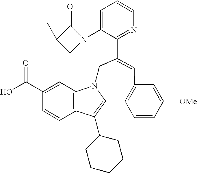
C1=C(N2C(=O)C(C)(C)C2)C(C2=CC3=C(C4=C(C5CCCCC5)C5=C(C=C(C(O)=O)C=C5)N4C2)C=CC([OMe])=C3)=NC=C1
